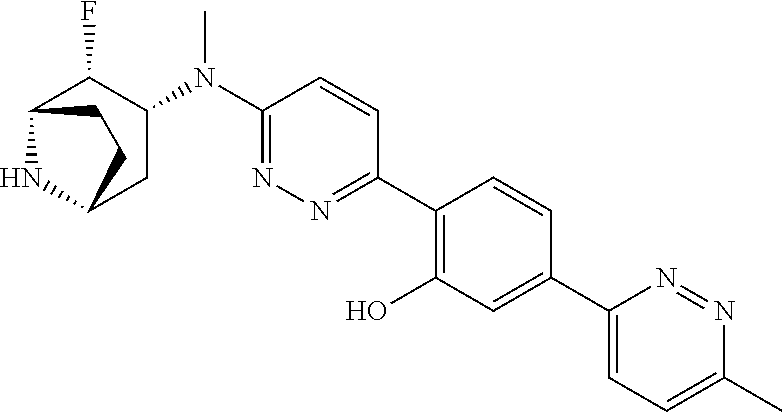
C1(N(C2C(F)C3NC(C2)CC3)C)=NN=C(C2=C(O)C=C(C3=CC=C(C)N=N3)C=C2)C=C1
